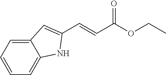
C12=CC=CC=C1NC(C=CC(OCC)=O)=C2
